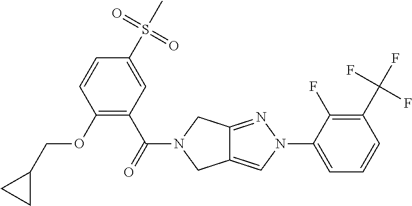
O(C1=C(C(=O)N2CC3=CN(C4=CC=CC(C(F)(F)F)=C4F)N=C3C2)C=C(S(C)(=O)=O)C=C1)CC1CC1
